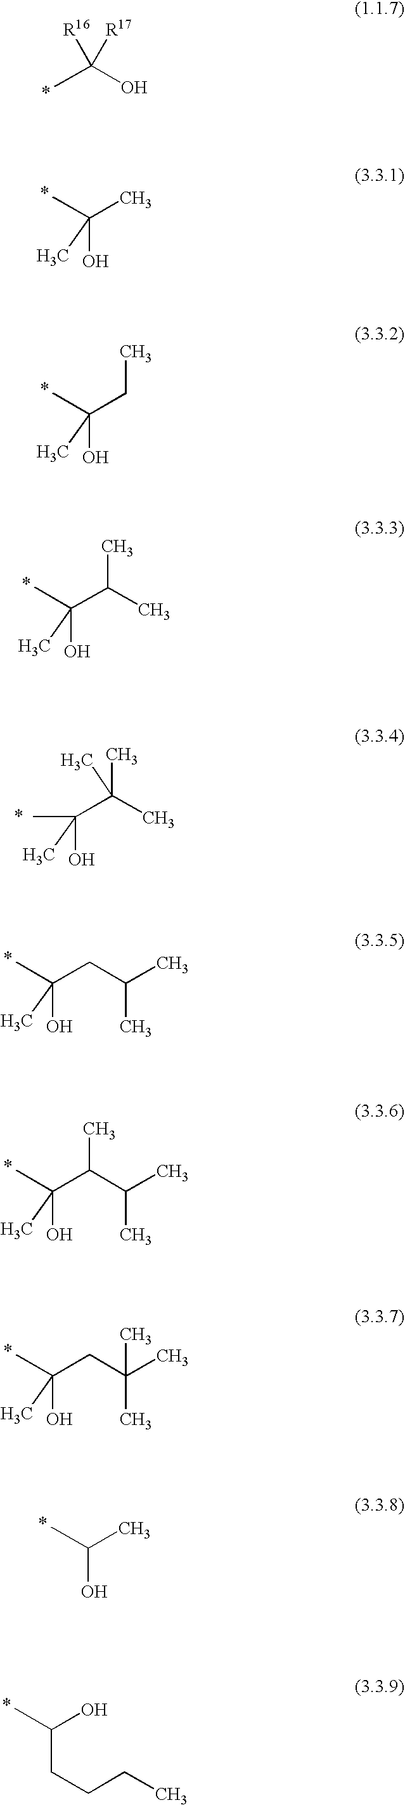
[R16]C(O)(C)[R17].*.C(C)(C)(C)O.*.C(CC)(C)(C)O.*.C(C(C)C)(C)(C)O.*.C(C(C)(C)C)(C)(C)O.*.C(CC(C)C)(C)(C)O.*.C(C(C(C)C)C)(C)(C)O.*.C(CC(C)(C)C)(C)(C)O.*.C(C)(C)O.*.C(O)(C)CCCC.*
